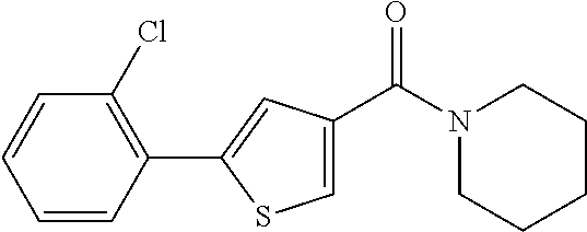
C1=CC(C2=CC(C(N3CCCCC3)=O)=CS2)=C(Cl)C=C1
